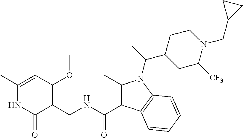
C1(C)=CC(OC)=C(CNC(=O)C2=C(C)N(C(C)C3CCN(CC4CC4)C([CF3])C3)C3=C2C=CC=C3)C(=O)N1
